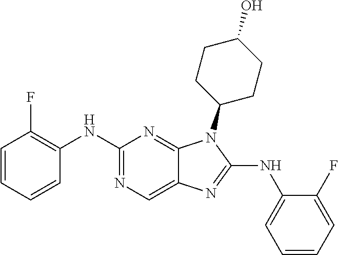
C1(NC2=CC=CC=C2F)=NC2=CN=C(NC3=C(F)C=CC=C3)N=C2N1C1CCC(O)CC1
